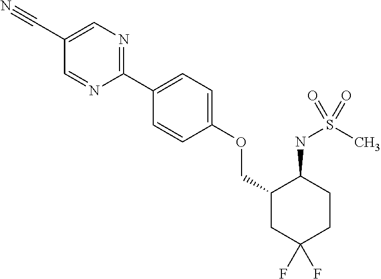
C1(C2=CC=C(OCC3CC(F)(F)CCC3NS(C)(=O)=O)C=C2)=NC=C(C#N)C=N1
